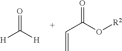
O=C([H])[H].O=C(O[R2])C=C
